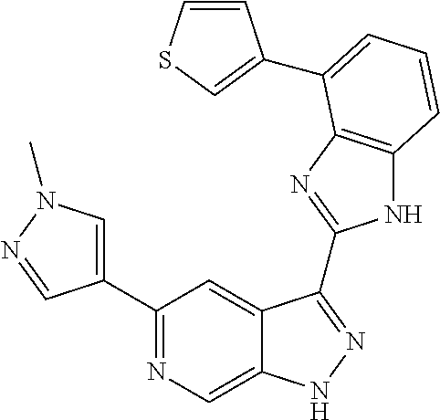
C1(C2=NC=C3C(=C2)C(C2=NC4=C(N2)C=CC=C4C2=CSC=C2)=NN3)=CN(C)N=C1
